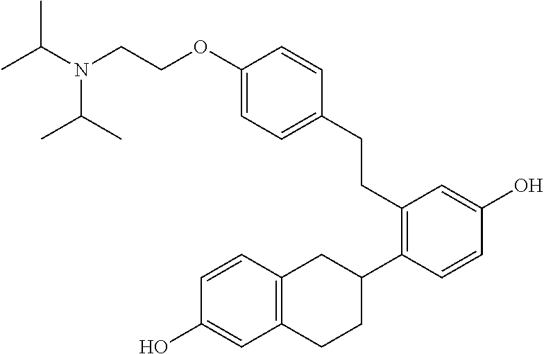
CC(N(CCOC1=CC=C(CCC2=C(C3CC4=C(CC3)C=C(O)C=C4)C=CC(O)=C2)C=C1)C(C)C)C
